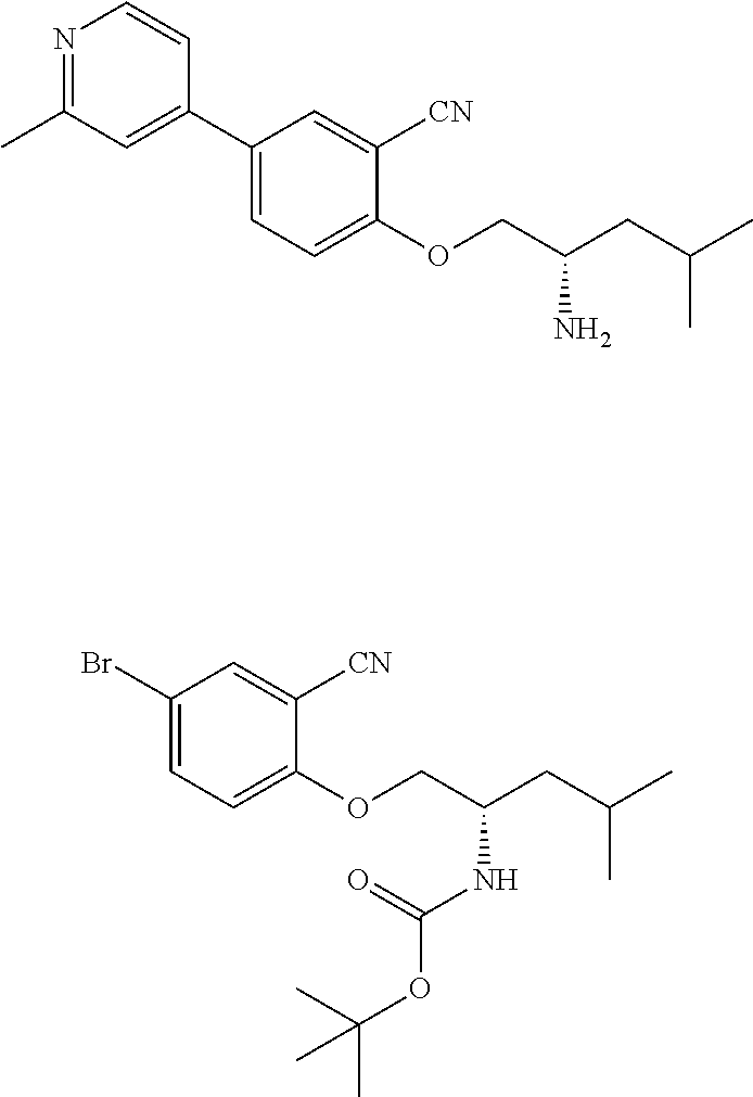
CC1=NC=CC(C2=CC=C(OCC(CC(C)C)N)C([CN])=C2)=C1.BrC1=CC=C(OCC(CC(C)C)NC(OC(C)(C)C)=O)C([CN])=C1
